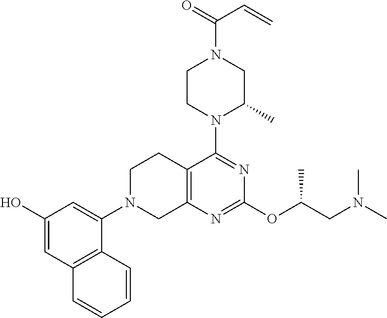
C12=C(C=CC=C1)C(N1CCC3=C(N=C(OC(CN(C)C)C)N=C3N3C(C)CN(C(=O)C=C)CC3)C1)=CC(O)=C2
